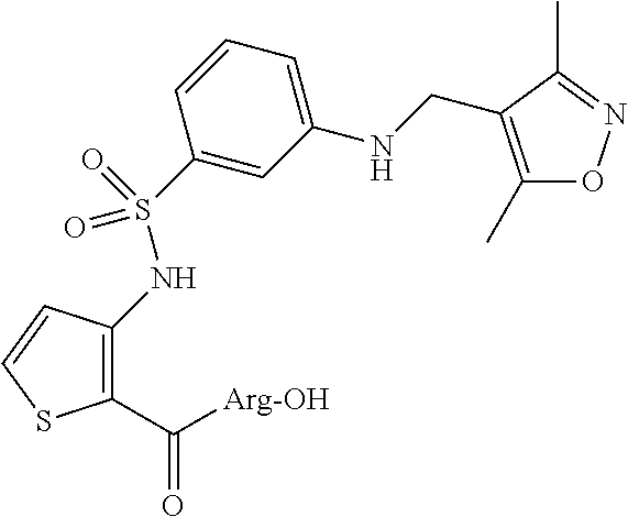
C1(C([Arg-OH])=O)=C(NS(=O)(=O)C2=CC(NCC3=C(C)ON=C3C)=CC=C2)C=CS1
